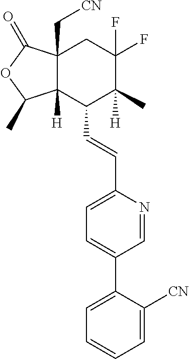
C1(C=CC2=CC=C(C3=CC=CC=C3[CN])C=N2)C2([H])C(C[CN])(CC(F)(F)C1(C)[H])C(=O)OC2C
